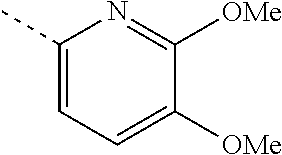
C1(C)=CC=C([OMe])C([OMe])=N1
